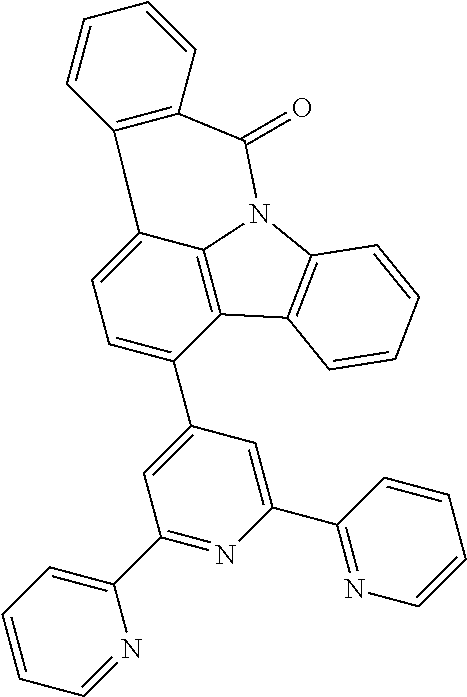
C1=C(C2=CC(C3=CC=CC=N3)=NC(C3=NC=CC=C3)=C2)C2=C3C(=C1)C1=C(C(=O)N3C3=C2C=CC=C3)C=CC=C1
